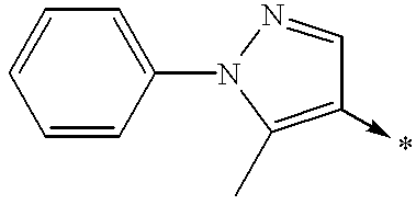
C1=CC(N2N=CC(->*)=C2C)=CC=C1
